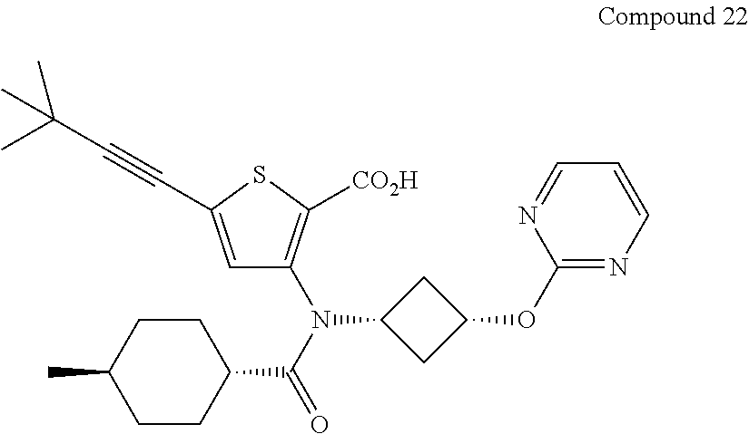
C1=C(C#CC(C)(C)C)SC([CO2H])=C1N(C(=O)C1CCC(C)CC1)C1CC(OC2=NC=CC=N2)C1
